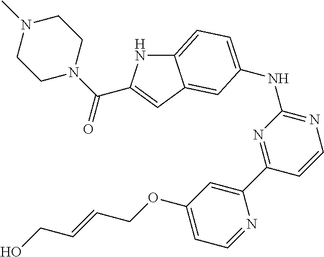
C12=CC=C(NC3=NC=CC(C4=CC(OCC=CCO)=CC=N4)=N3)C=C1C=C(C(N1CCN(C)CC1)=O)N2
